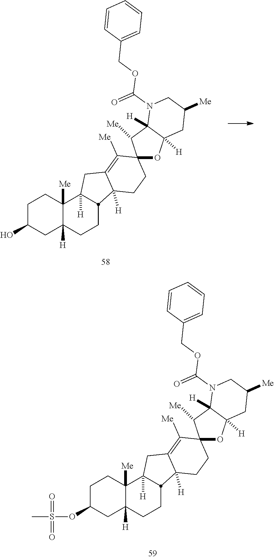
C1C(O)CC2([H])C([Me])(C1)C1([H])CC3=C([Me])C4(CCC3([H])C1CC2)OC1([H])C([H])(C4[Me])N(C(=O)OCC2=CC=CC=C2)CC([Me])C1.C1C(OS(C)(=O)=O)CC2([H])C([Me])(C1)C1([H])CC3=C([Me])C4(CCC3([H])C1CC2)OC1([H])C([H])(C4[Me])N(C(=O)OCC2=CC=CC=C2)CC([Me])C1
